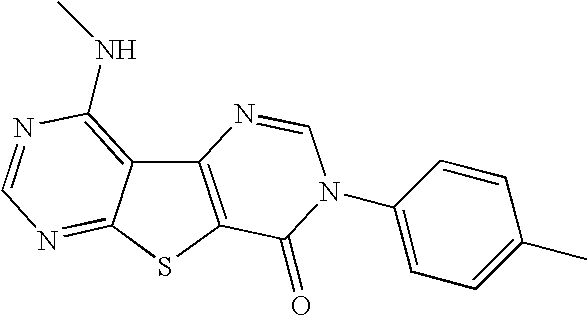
C12=C(SC3=NC=NC(NC)=C13)C(=O)N(C1=CC=C(C)C=C1)C=N2
